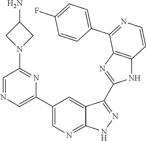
C1=NC=C(C2=CN=C3C(=C2)C(C2=NC4=C(N2)C=CN=C4C2=CC=C(F)C=C2)=N[N H]3)N=C1N1CC(N)C1
